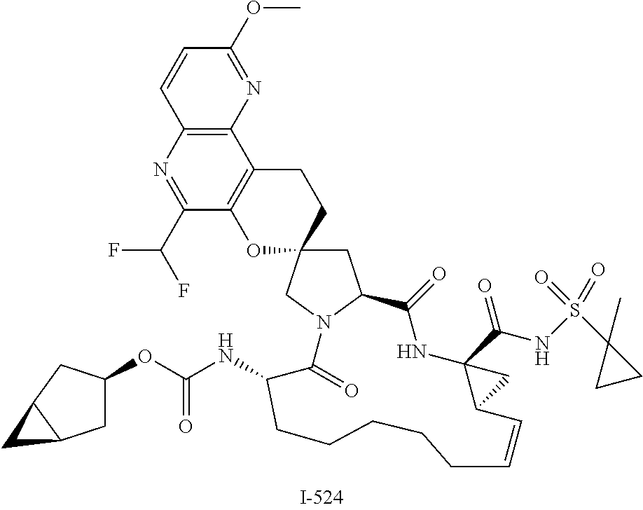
C1=CC2=C(N=C1OC)C1=C(C(C(F)F)=N2)OC2(CC1)CC1N(C2)C(=O)C(NC(OC2CC3C(C2)C3)=O)CCCCCC=CC2C(C(NS(C3(C)CC3)(=O)=O)=O)(NC1=O)C2
